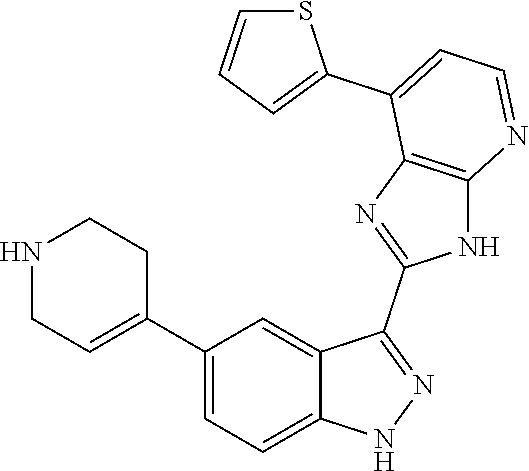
C1(C2=CC=C3C(=C2)C(C2=NC4=C(N2)N=CC=C4C2=CC=CS2)=NN3)=CCNCC1
